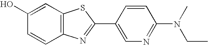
C1(O)=CC2=C(C=C1)N=C(C1=CN=C(N(CC)C)C=C1)S2
